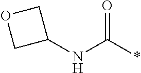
C(*)(=O)NC1COC1
